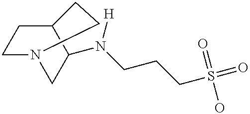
C1C2C(N([H])CCCS(=O)(=O)O)CN(C1)CC2
